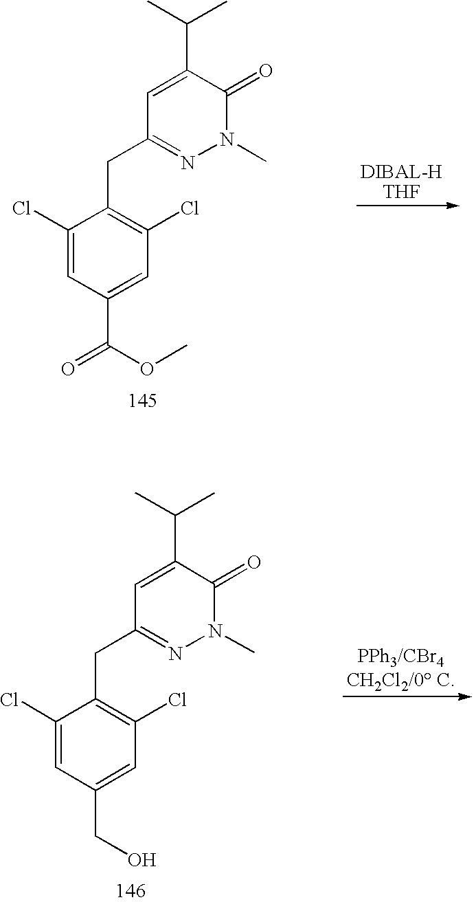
CC(C)C1=CC(CC2=C(Cl)C=C(C(=O)OC)C=C2Cl)=NN(C)C1=O.CC(C)C1=CC(CC2=C(Cl)C=C(CO)C=C2Cl)=NN(C)C1=O
